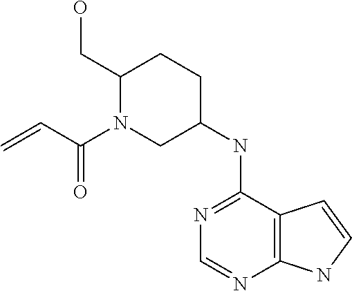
N1=C(NC2CCC(CO)N(C(C=C)=O)C2)C2=C(N=C1)NC=C2
